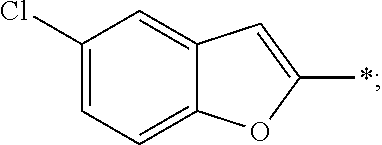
C12=CC=C(Cl)C=C1C=C(*)O2
